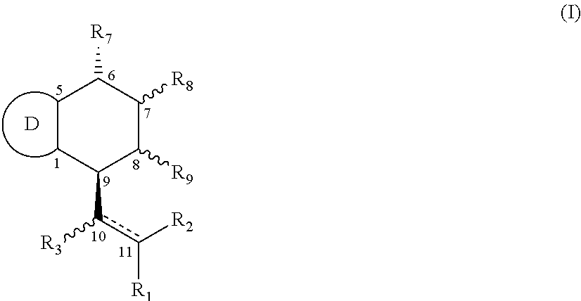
C1CC(c(c([R2])[R1])[R3])C([R9])C([R8])C1[R7].[D]
